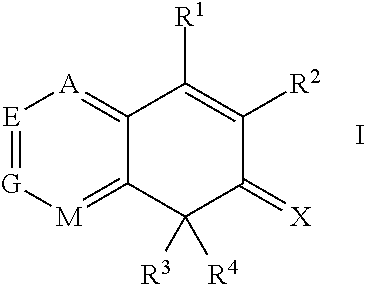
[E]1=[G][M]=C2C(=[A]1)C([R1])=C([R2])C(=[X])C2([R3])[R4].I
